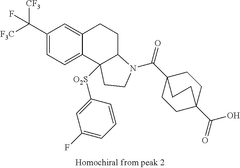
[F3C]C(C1=CC=C2C(=C1)CCC1C2([O2S]C2=CC(F)=CC=C2)CCN1C(C12CCC(C(O)=O)(CC1)CC2)=O)([CF3])F
